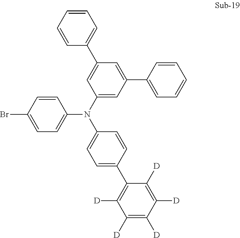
C1=C(Br)C=CC(N(C2=CC(C3=CC=CC=C3)=CC(C3=CC=CC=C3)=C2)C2=CC=C(C3=C([D])C([D])=C([D])C([D])=C3[D])C=C2)=C1
